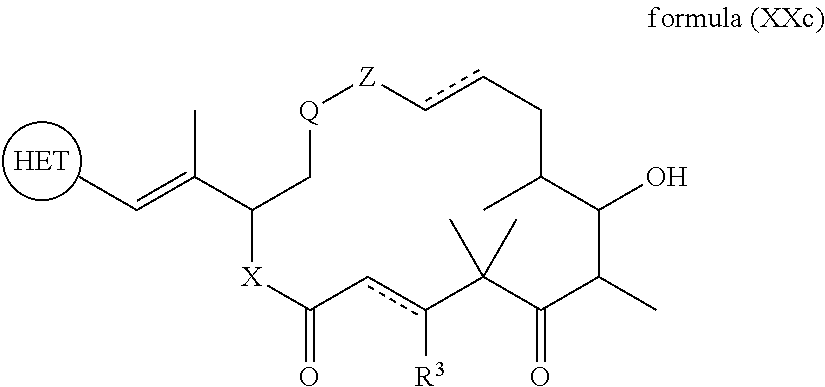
[HET].C(=C(C1C[Q][Z]ccCC(C)C(O)C(C)C(=O)C(C)(C)c([R3])cC(=O)[X]1)C)C
